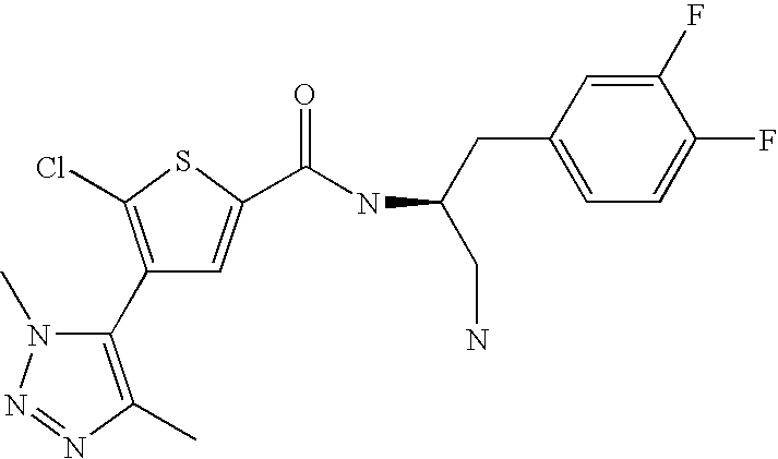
C1(C2=C(C)N=NN2C)=C(Cl)SC(C(NC(CN)CC2=CC=C(F)C(F)=C2)=O)=C1
